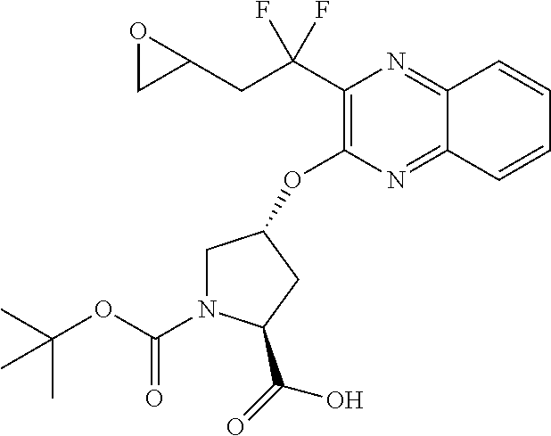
C1(CC(C2=C(OC3CN(C(OC(C)(C)C)=O)C(C(=O)O)C3)N=C3C(=N2)C=CC=C3)(F)F)OC1
